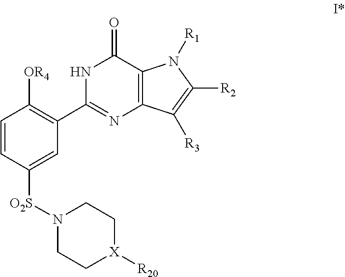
N1([O2S]C2=CC(C3=NC4=C(C(=O)N3)N([R1])C([R2])=C4[R3])=C([OR4])C=C2)CC[X]([R20])CC1
